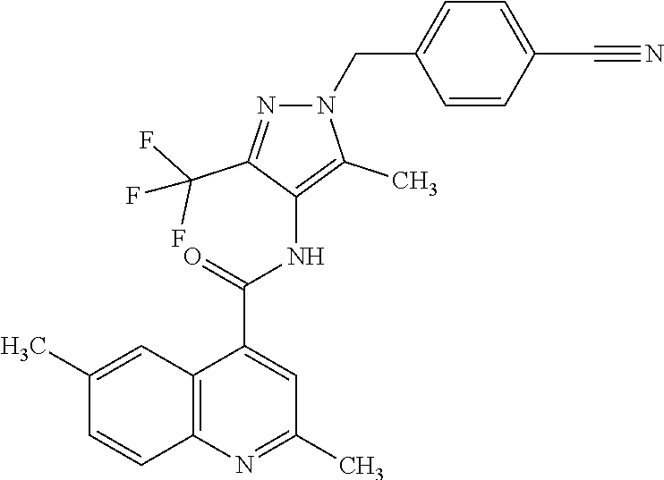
C1(C)=CC2=C(C=C1)N=C(C)C=C2C(NC1=C(C)N(CC2=CC=C(C#N)C=C2)N=C1C(F)(F)F)=O
